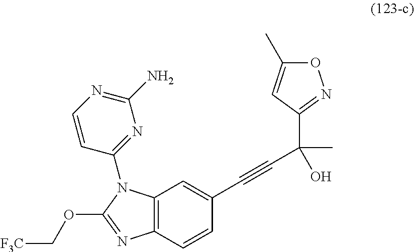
C12=C(C=CC(C#CC(O)(C3=NOC(C)=C3)C)=C1)N=C(OC[F3C])N2C1=NC(N)=NC=C1
